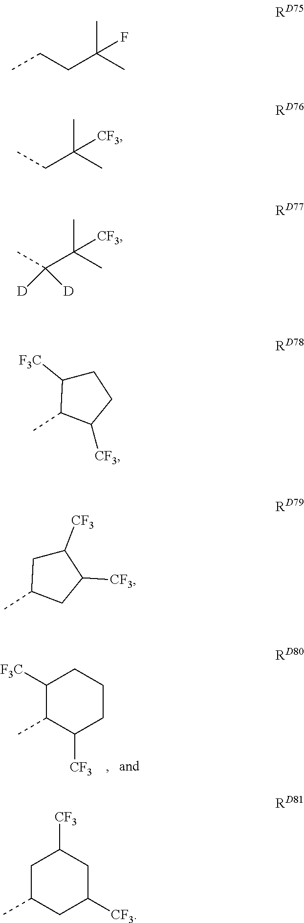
C1([F3C])C(C)C([CF3])CCC1.CCCC(C)(C)F.CCC(C)(C)[CF3].CC(C(C)(C)[CF3])([D])[D].C1C([F3C])C(C)C([CF3])C1.C1([CF3])CC(C)CC1[CF3].C1C(C)CC([CF3])CC1[CF3]
